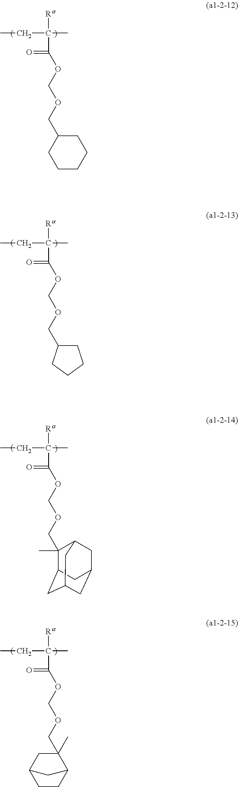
O=C(OCOCC1CCCCC1)C(C)(CC)[Ra].O=C(OCOCC1(C)C2CC3CC(CC1C3)C2)C(C)(CC)[Ra].O=C(OCOCC1(C)C2CCC(C1)C2)C(C)(CC)[Ra].O=C(OCOCC1CCCC1)C(C)(CC)[Ra]
